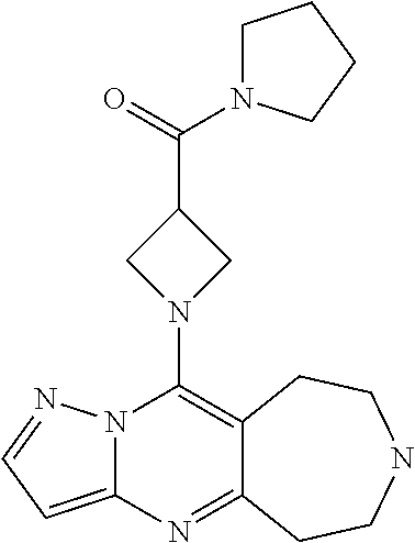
N12C(=CC=N1)N=C1C(=C2N2CC(C(=O)N3CCCC3)C2)CCNCC1
